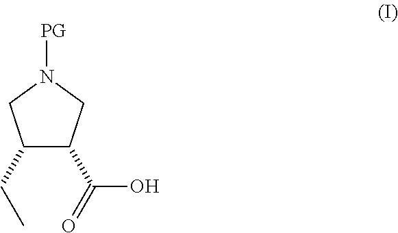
[PG]N1CC(CC)C(C(=O)O)C1
